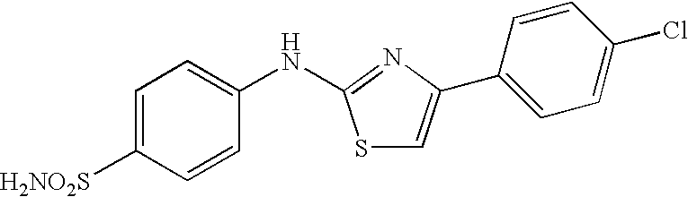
C1=C([SO2NH2])C=CC(NC2=NC(C3=CC=C(Cl)C=C3)=CS2)=C1
